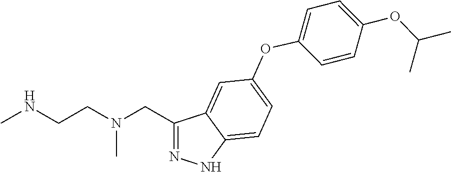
C1(CN(CCNC)C)=NNC2=CC=C(OC3=CC=C(OC(C)C)C=C3)C=C12
